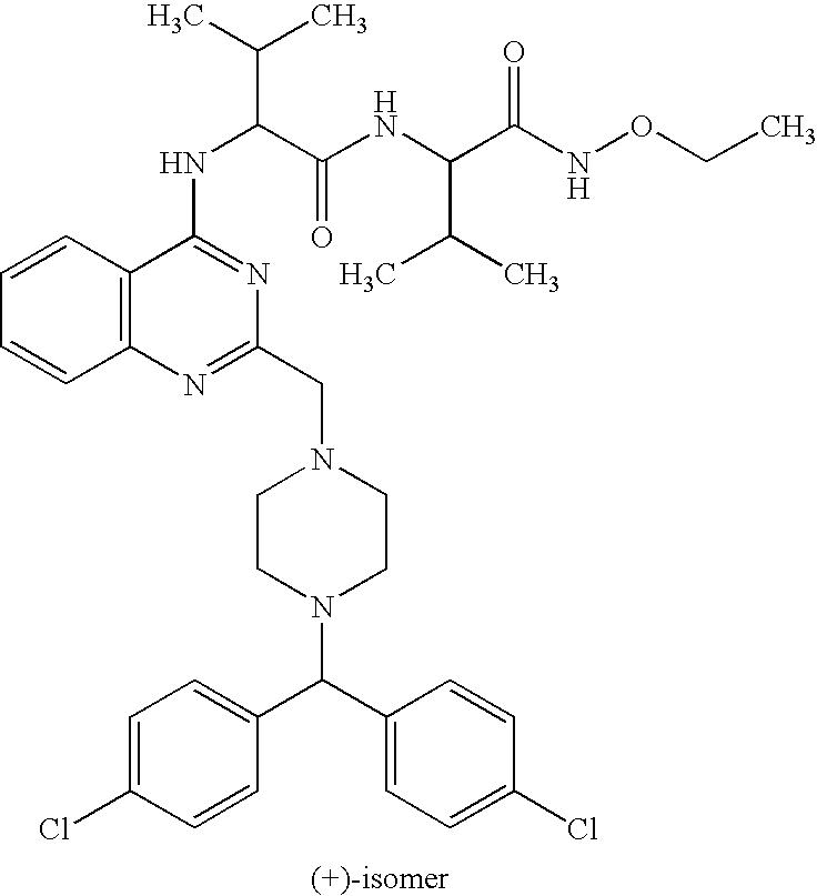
C12=C(C=CC=C1)C(NC(C(C)C)C(NC(C(NOCC)=O)C(C)C)=O)=NC(CN1CCN(C(C3=CC=C(Cl)C=C3)C3=CC=C(Cl)C=C3)CC1)=N2
